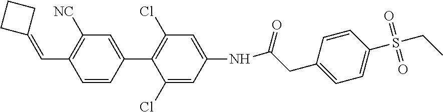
C1=C(NC(CC2=CC=C(S(CC)(=O)=O)C=C2)=O)C=C(Cl)C(C2=CC([NC])=C(C=C3CCC3)C=C2)=C1Cl
